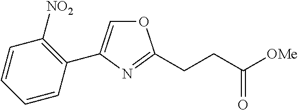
O1C=C(C2=C([NO2])C=CC=C2)N=C1CCC([OMe])=O
